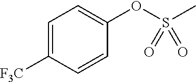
C1=C([F3C])C=CC(OS(C)(=O)=O)=C1
